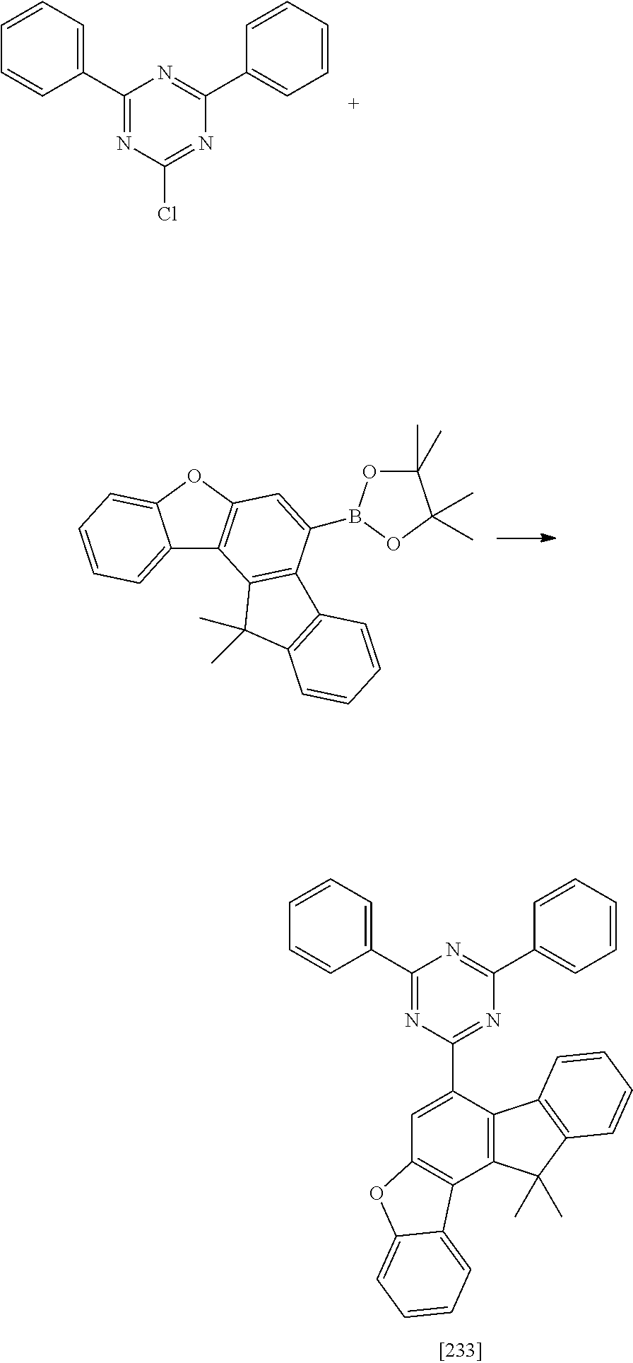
C1(C2=CC=CC=C2)=NC(Cl)=NC(C2=CC=CC=C2)=N1.C1(C2=CC=CC=C2)=NC(C2=CC3=C(C4=C2C2=C(C4(C)C)C=CC=C2)C2=CC=CC=C2O3)=NC(C2=CC=CC=C2)=N1.C12=CC=CC=C1OC1=C2C2=C(C(B3OC(C)(C)C(C)(C)O3)=C1)C1=C(C2(C)C)C=CC=C1
